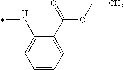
N(C1=CC=CC=C1C(OCC)=O)C
